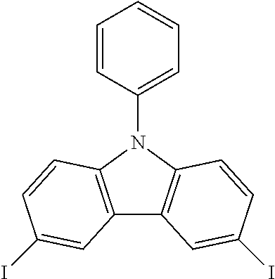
C1=CC(N2C3=C(C4=C2C=CC(I)=C4)C=C(I)C=C3)=CC=C1
